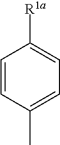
C1=CC(C)=CC=C1[R1a]
